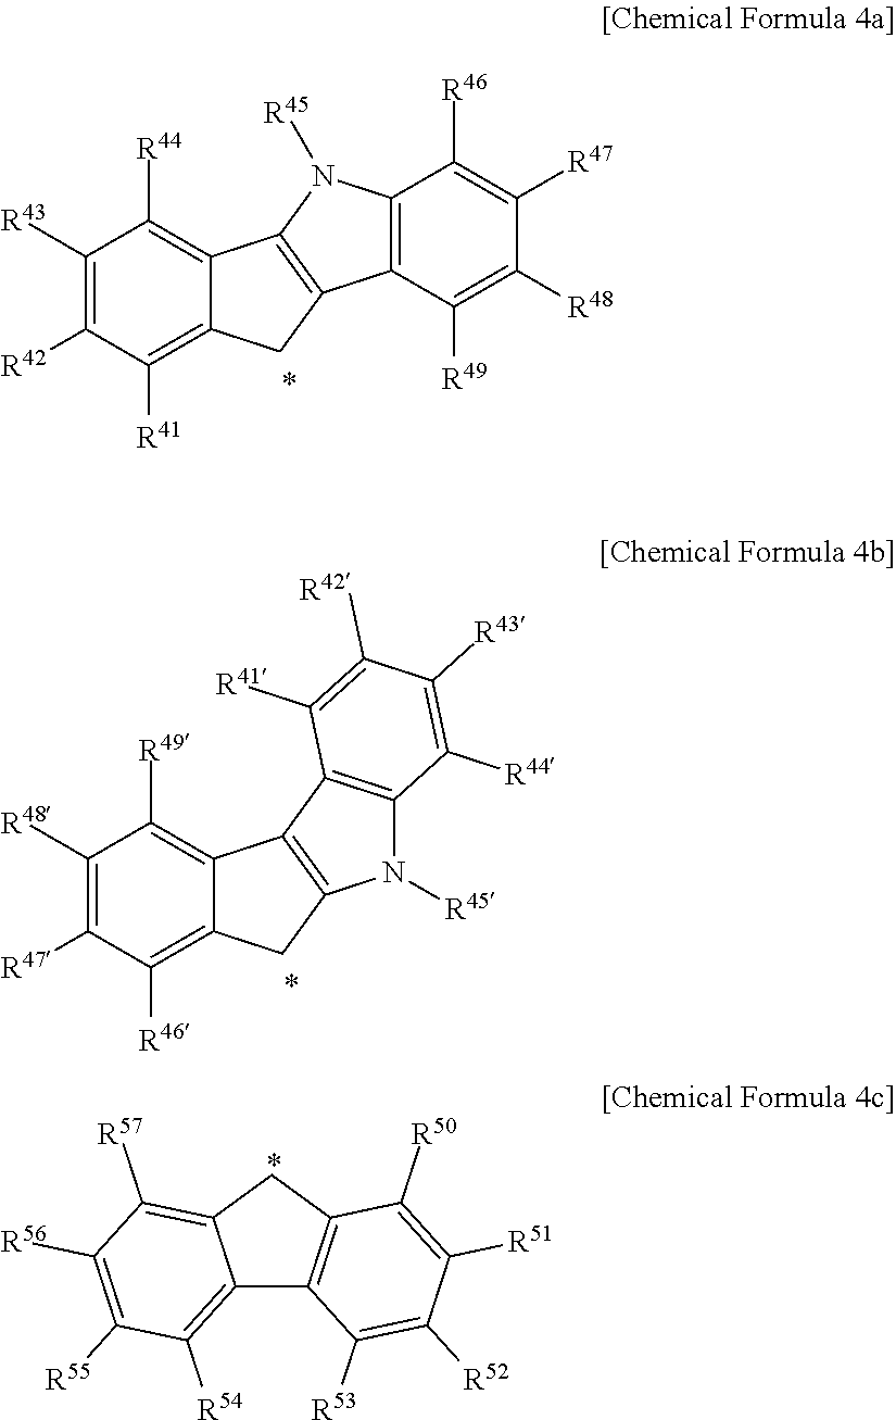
C1([R43])=C([R42])C([R41])=C2C(=C1[R44])C1=C(C2)C2=C(N1[R45])C([R46])=C([R47])C([R48])=C2[R49].C1([R48])=C([R47])C([R46])=C2C(=C1[R49])C1=C(C2)N([R45])C2=C1C([R41])=C([R42])C([R43])=C2[R44].C12=C([R54])C([R55])=C([R56])C([R57])=C1CC1=C2C([R53])=C([R52])C([R51])=C1[R50]
